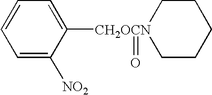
C1=C([NO2])C([CH2OCN]2(=O)CCCCC2)=CC=C1
